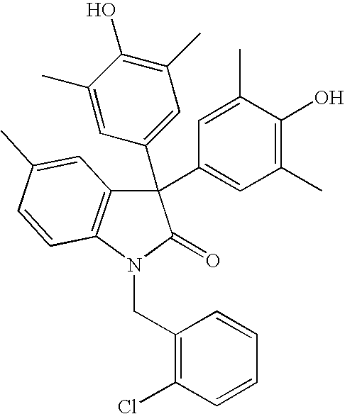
C1=C(C)C(O)=C(C)C=C1C1(C2=CC(C)=C(O)C(C)=C2)C2=C(N(CC3=C(Cl)C=CC=C3)C1=O)C=CC(C)=C2
